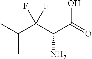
CC(C)C(C(C(=O)O)N)(F)F
